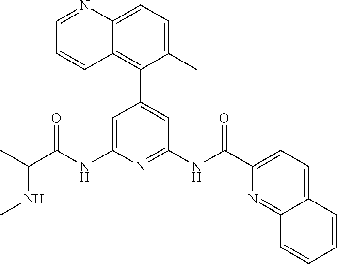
C1=C(NC(C(C)NC)=O)N=C(NC(C2=CC=C3C(=N2)C=CC=C3)=O)C=C1C1=C2C(=CC=C1C)N=CC=C2
